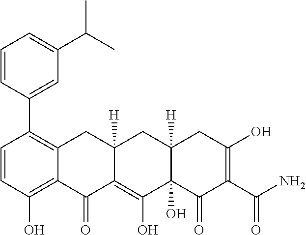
C1=CC(O)=C2C(=C1C1=CC(C(C)C)=CC=C1)CC1([H])C(=C(O)C3(O)C([H])(C1)CC(O)=C(C(N)=O)C3=O)C2=O
